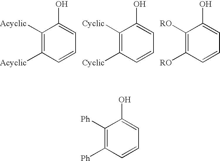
C1([Acyclic])=C([Acyclic])C=CC=C1O.C1([Cyclic])=C([Cyclic])C=CC=C1O.C1([RO])=C([RO])C=CC=C1O.C1([Ph])=C([Ph])C=CC=C1O
